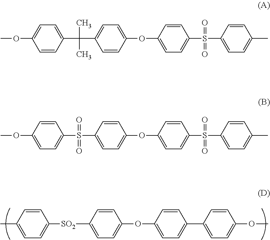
[SO2](C1=CC=C(OC2=CC=C(C3=CC=C(OC)C=C3)C=C2)C=C1)C1=CC=C(C)C=C1.C1=CC(OC)=CC=C1S(C1=CC=C(OC2=CC=C(S(C3=CC=C(C)C=C3)(=O)=O)C=C2)C=C1)(=O)=O.C1=C(C(C2=CC=C(OC3=CC=C(S(C4=CC=C(C)C=C4)(=O)=O)C=C3)C=C2)(C)C)C=CC(OC)=C1
